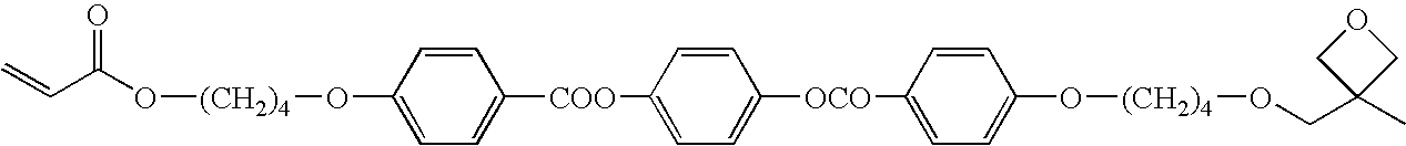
O(C1=CC=C([COO]C2=CC=C([OCO]C3=CC=C(O[(CH2)4]OCC4(C)COC4)C=C3)C=C2)C=C1)[(CH2)4]OC(=O)C=C
